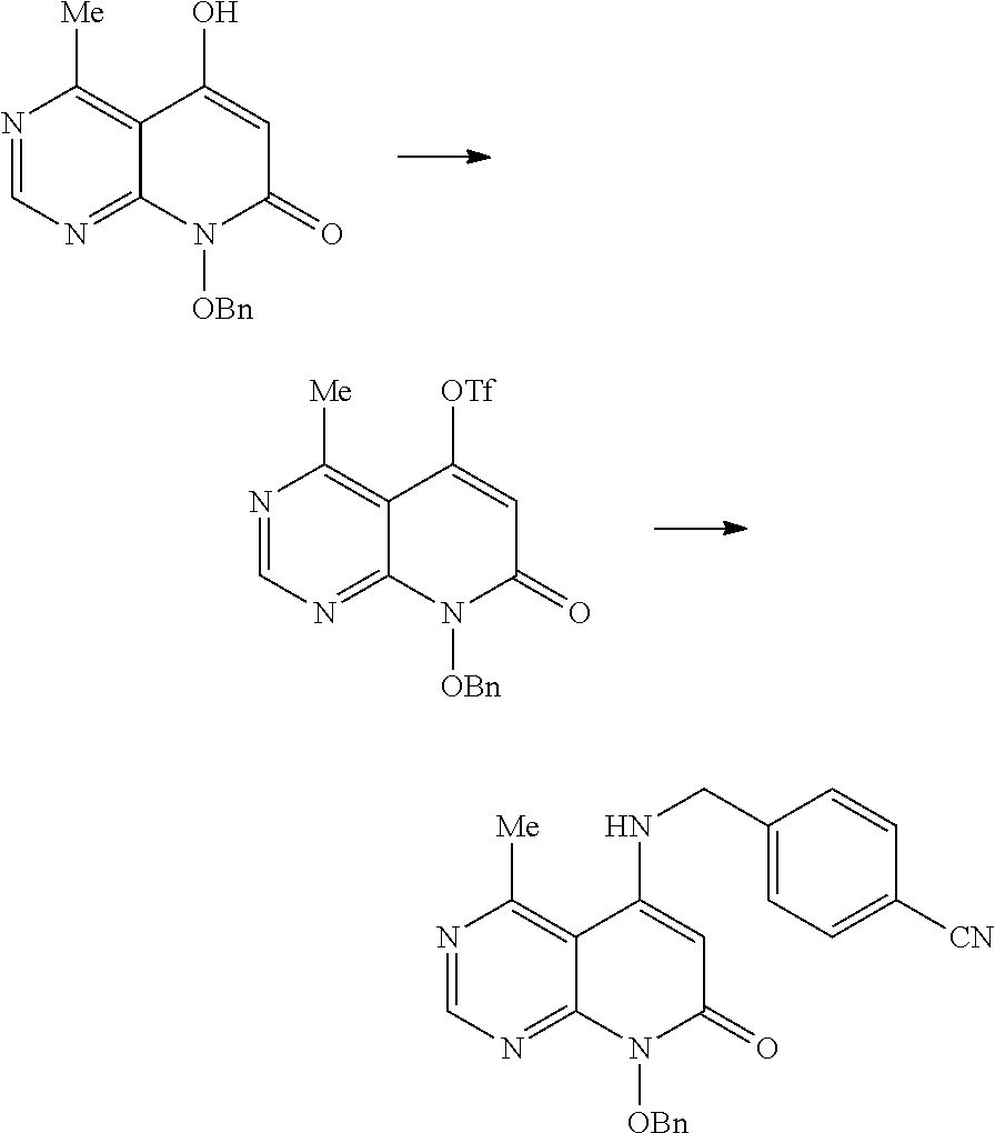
N1=CN=C2C(=C1[Me])C(O)=CC(=O)N2[OBn].N1=CN=C2C(=C1[Me])C([OTf])=CC(=O)N2[OBn].N1=CN=C2C(=C1[Me])C(NCC1=CC=C([CN])C=C1)=CC(=O)N2[OBn]
